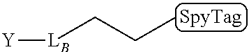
[Y][LB]CCC
